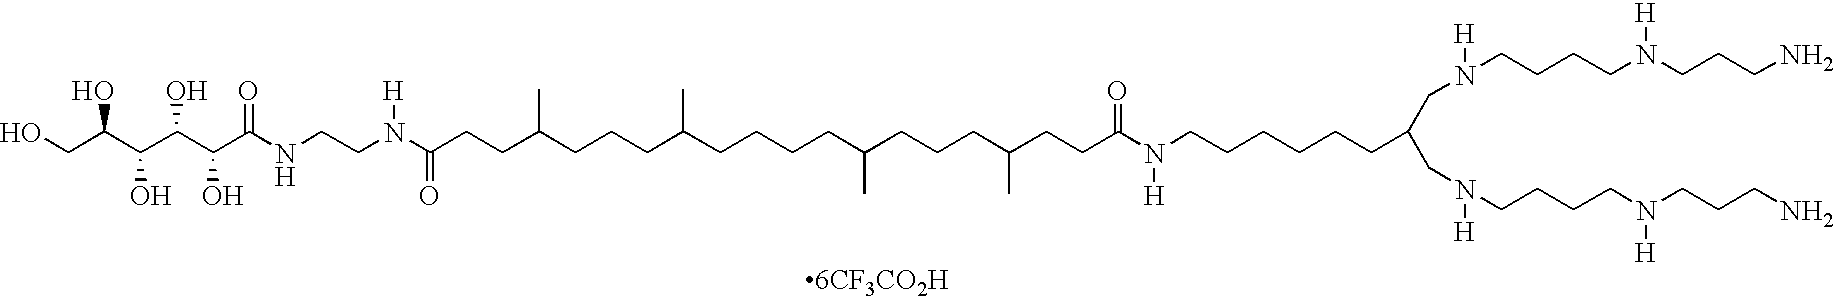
OCC(C(C(C(C(NCCN(C(CCC(CCCC(CCCCC(CCCC(CCC(N(CCCCCCC(CN([H])CCCCN([H])CCCN)CN([H])CCCCN([H])CCCN)[H])=O)C)C)C)C)=O)[H])=O)O)O)O)O
